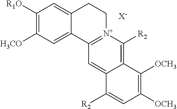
C1([R1O])=C([H3CO])C=C2C(=C1)CC[N+]1=C2C=C2C(=C1[R2])C([OCH3])=C([OCH3])C=C2[R2].[X-]
